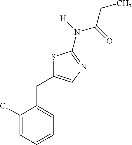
C1(Cl)=CC=CC=C1CC1=CN=C(N(C(CC)=O)[H])S1
